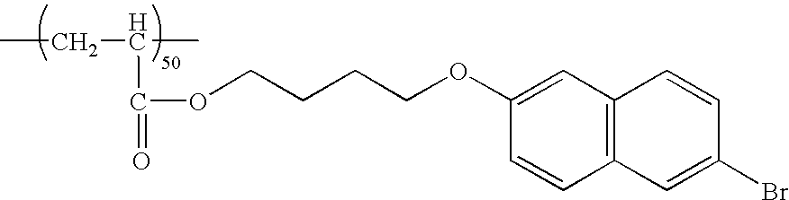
CCC(C)C(=O)OCCCCOC1=CC2=C(C=C1)C=C(Br)C=C2
